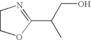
C1COC(C(CO)C)=N1
